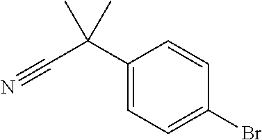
C1(C(C#N)(C)C)=CC=C(Br)C=C1
